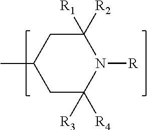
C1([R1])([R2])CC(C)CC([R4])([R3])N1[R]
